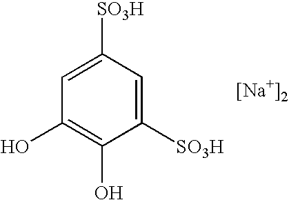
C1([SO3H])=CC([SO3H])=CC(O)=C1O.[[Na+]2]
